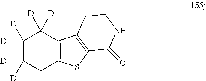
C1([D])([D])C([D])([D])CC2=C(C1([D])[D])C1=C(S2)C(=O)NCC1
